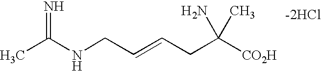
CC(NCC=CCC([CO2H])(N)C)=N
